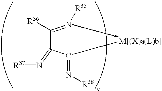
N(=C(C(=N[R37])C(=N[R35])[R36])[M[(X)a(L)b]])[R38]
